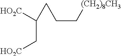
C(C[HO2C])([HO2C])CCC[(CH2)8CH3]
